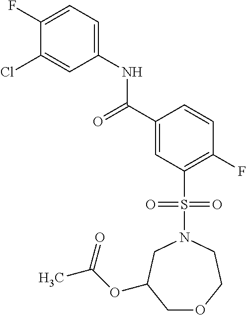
C1(F)=CC=C(NC(C2=CC(S(N3CC(OC(C)=O)COCC3)(=O)=O)=C(F)C=C2)=O)C=C1Cl
